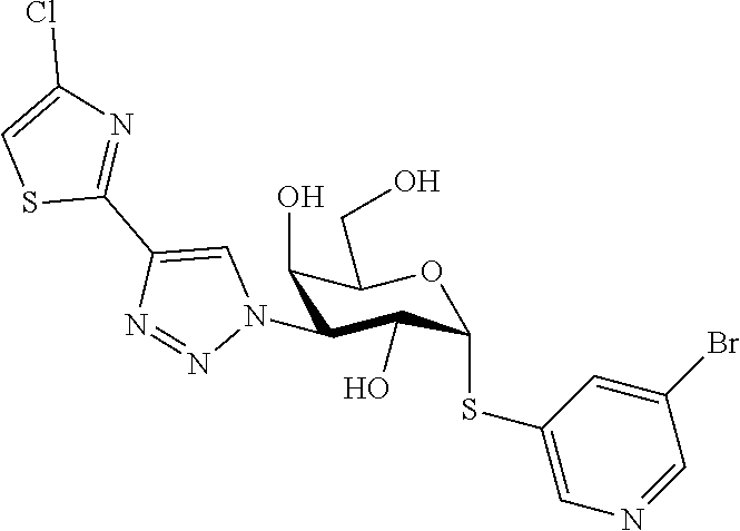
C1(O)C(N2C=C(C3=NC(Cl)=CS3)N=N2)C(O)C(SC2=CN=CC(Br)=C2)OC1CO
